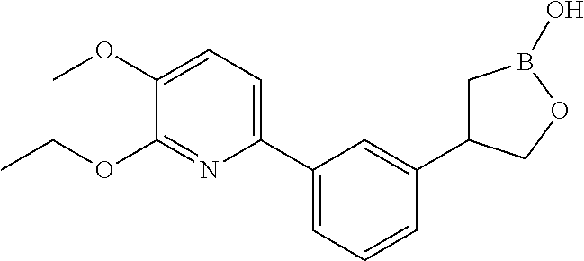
C1(C2=CC=CC(C3CB(O)OC3)=C2)=CC=C(OC)C(OCC)=N1
